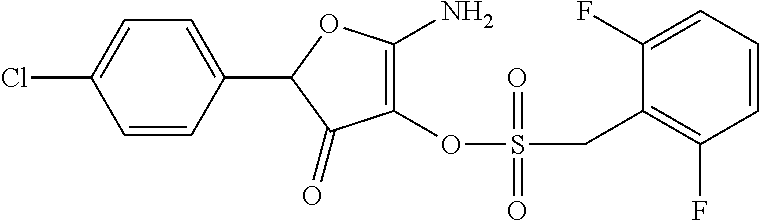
C1(=O)C(OS(CC2=C(F)C=CC=C2F)(=O)=O)=C(N)OC1C1=CC=C(Cl)C=C1
